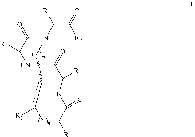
N1C(=O)C([R1])NC(=O)C([R])Cc([R2])cCN(C(C([R2])=O)[R1])C(=O)C1[R1]
